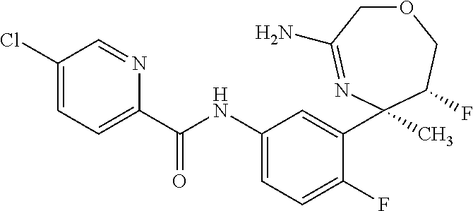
O1CC(N)=NC(C2=CC(NC(=O)C3=CC=C(Cl)C=N3)=CC=C2F)(C)C(F)C1
